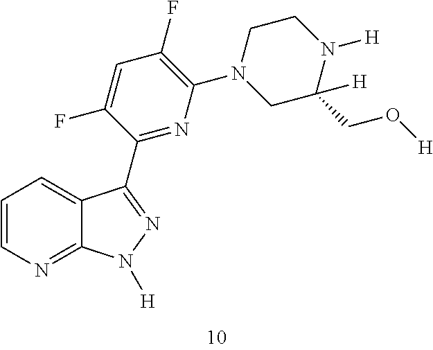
C1=CN=C2C(=C1)C(C1=NC(N3CC([H])(CO[H])N([H])CC3)=C(F)C=C1F)=NN2[H]
